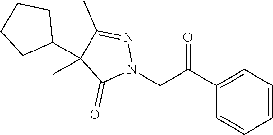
C1=CC=C(C(CN2N=C(C)C(C)(C3CCCC3)C2=O)=O)C=C1
